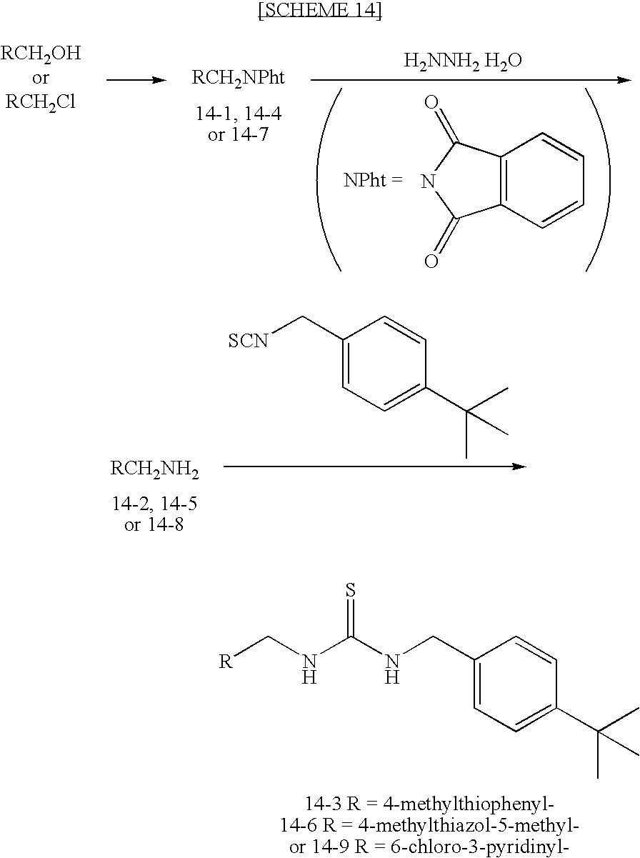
C1=CC(CNC(NC[R])=S)=CC=C1C(C)(C)C.C1=CC(C[SCN])=CC=C1C(C)(C)C.C12=C(C=CC=C1)C(=O)NC2=O.[H2NNH2 H2O]
